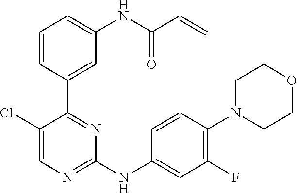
C1(Cl)=CN=C(NC2=CC(F)=C(N3CCOCC3)C=C2)N=C1C1=CC(NC(C=C)=O)=CC=C1
